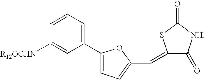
C1(C2=CC=C(C=C3C(=O)[NH]C(=O)S3)O2)=CC=CC([R12OCHN])=C1
